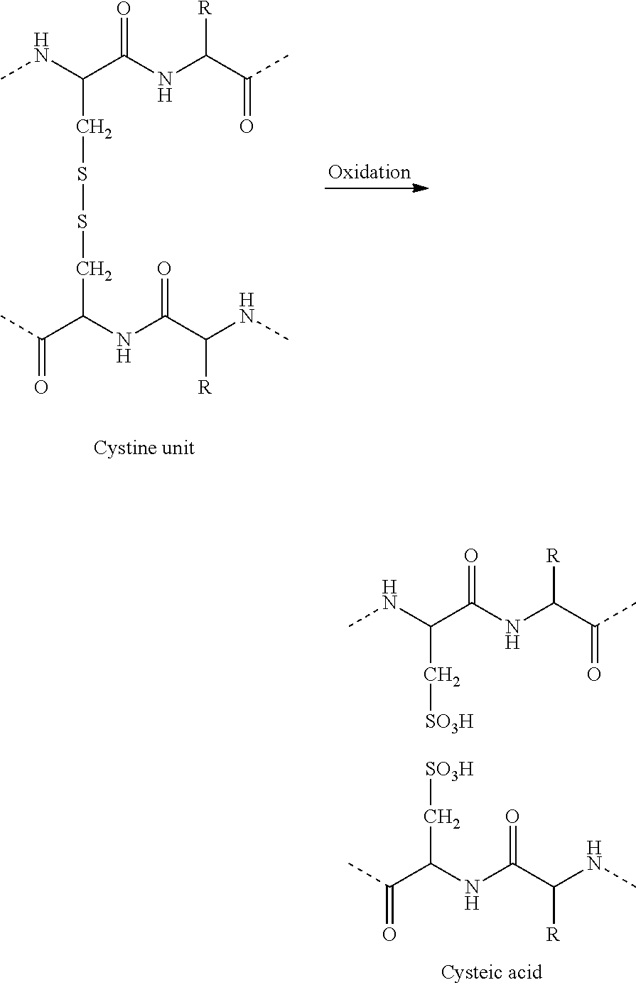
CNC(C(NC(C(C)=O)[R])=O)CSSCC(C(C)=O)NC(C(NC)[R])=O.CNC(C(NC(C(C)=O)[R])=O)C[SO3H].[SO3H]CC(C(C)=O)NC(C(NC)[R])=O
